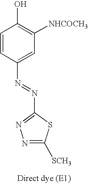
C1=CC(N=NC2=NN=C([SCH3])S2)=CC([NHCOCH3])=C1O
